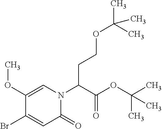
C1(OC)=CN(C(C(OC(C)(C)C)=O)CCOC(C)(C)C)C(=O)C=C1Br
